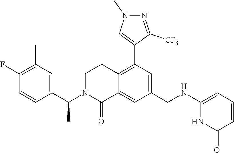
C12=C(C3=CN(C)N=C3[CF3])C=C(CNC3=CC=CC(=O)N3)C=C1C(=O)N(C(C1=CC(C)=C(F)C=C1)C)CC2
